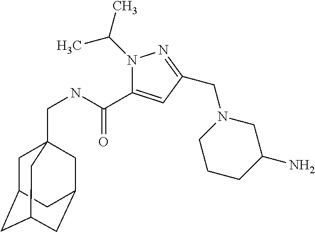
N1(C(C)C)C(C(NCC23CC4CC(CC(C2)C4)C3)=O)=CC(CN2CCCC(N)C2)=N1
